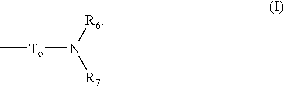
[To](N([R6])[R7])C
